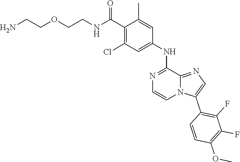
C1(C)=CC(NC2=NC=CN3C2=NC=C3C2=C(F)C(F)=C(OC)C=C2)=CC(Cl)=C1C(NCCOCCN)=O
